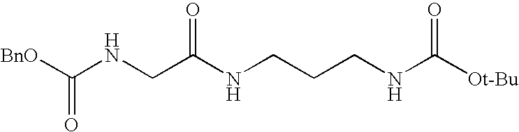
[BnO]C(NCC(NCCCNC([Ot-Bu])=O)=O)=O
